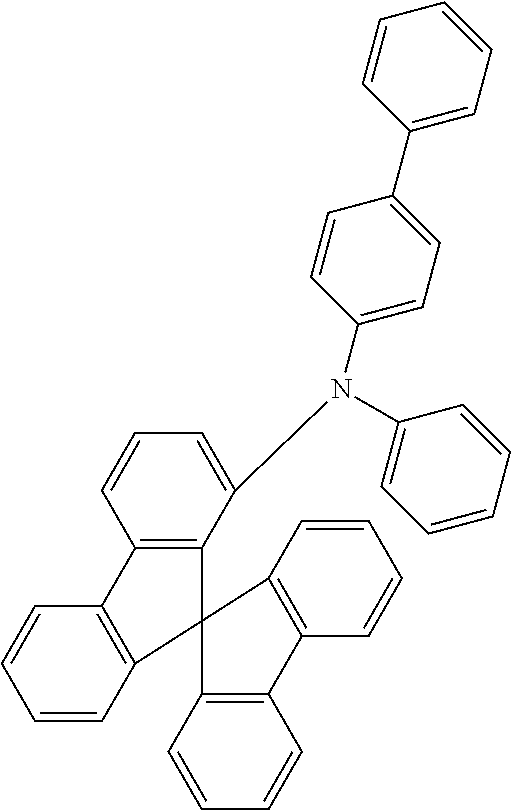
C1=CC2=C(C=C1)C1=C(C=CC=C1)C21C2=C(C=CC=C2N(C2=CC=C(C3=CC=CC=C3)C=C2)C2=CC=CC=C2)C2=C1C=CC=C2
